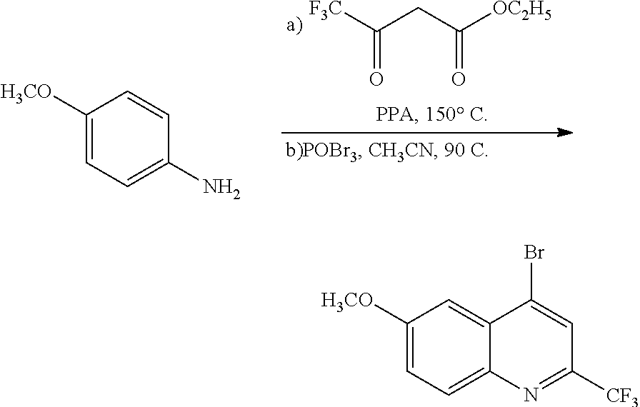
O=C([F3C])CC([OC2H5])=O.C1([H3CO])=CC=C(N)C=C1.C1([H3CO])=CC=C2C(=C1)C(Br)=CC([CF3])=N2
